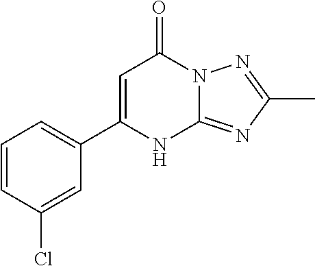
C1(C2=CC=CC(Cl)=C2)=CC(=O)N2C(=NC(C)=N2)N1
